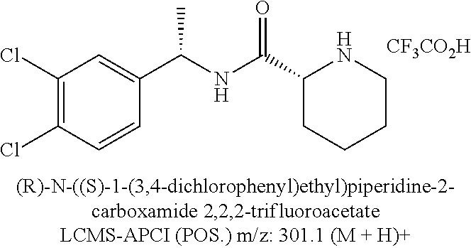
C1(Cl)=C(Cl)C=CC(C(NC(=O)C2CCCCN2)C)=C1.[CF3CO2H]
